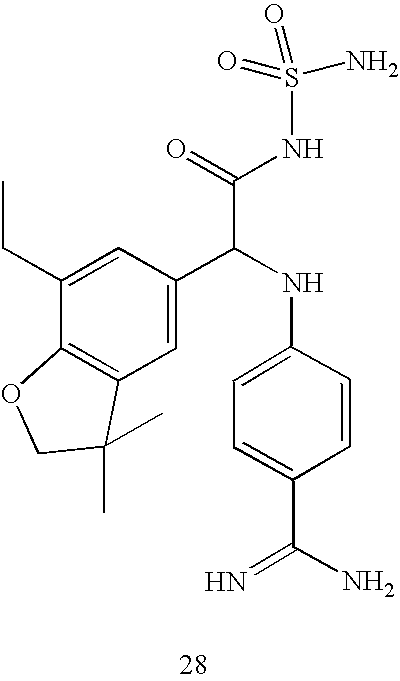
C1(CC)=CC(C(NC2=CC=C(C(=N)N)C=C2)C(=O)NS(=O)(=O)N)=CC2=C1OCC2(C)C
